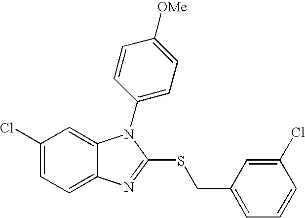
C1(Cl)=CC=C2C(=C1)N(C1=CC=C([OMe])C=C1)C(SCC1=CC=CC(Cl)=C1)=N2
